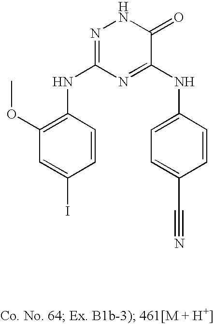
C1=C(I)C=CC(NC2=NNC(=O)C(NC3=CC=C(C#N)C=C3)=N2)=C1OC
